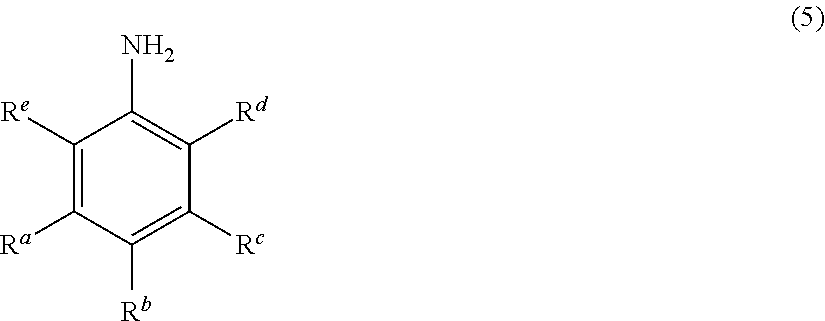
C1([Re])=C([Ra])C([Rb])=C([Rc])C([Rd])=C1N
